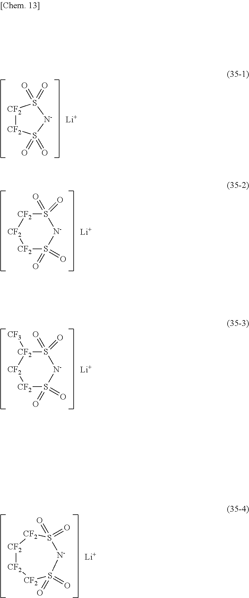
O=S1(=O)[CF2][CF2]S(=O)(=O)[N-]1.[Li].[CF2]1[CF2]S(=O)(=O)[N-]S(=O)(=O)[CF2]1.[Li].[CF2]1[CF2]([CF3])S(=O)(=O)[N-]S(=O)(=O)[CF2]1.[Li].[CF2]1[CF2][CF2]S(=O)(=O)[N-]S(=O)(=O)[CF2]1.[Li]
